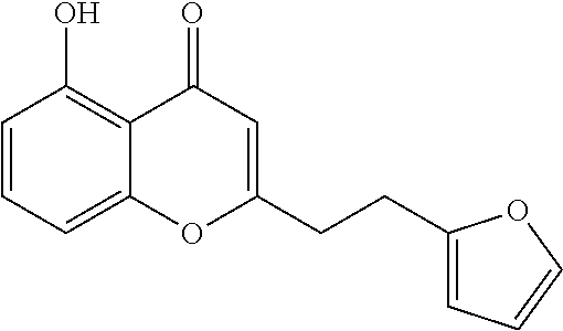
C1=CC=C2C(=C1O)C(=O)C=C(CCC1=CC=CO1)O2
